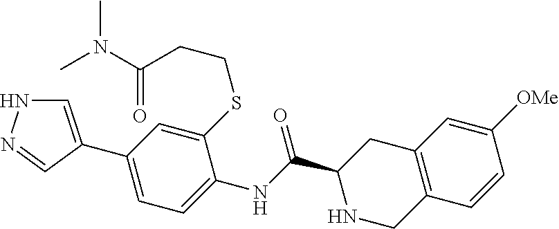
C1=C(C2=CC=C(NC(C3NCC4=C(C3)C=C([OMe])C=C4)=O)C(SCCC(=O)N(C)C)=C2)C=NN1
